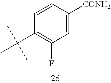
C1=CC([CONH2])=CC(F)=C1C(C)(C)C
